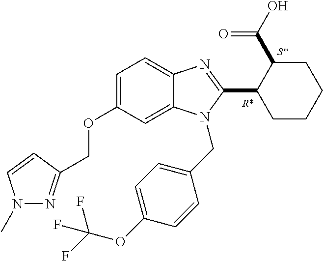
C1=C(OCC2=NN(C)C=C2)C=C2C(=C1)N=C(C1CCCCC1C(O)=O)N2CC1=CC=C(OC(F)(F)F)C=C1
